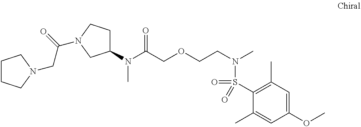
C1(N(C(COCCN(C)S(C2=C(C)C=C(OC)C=C2C)(=O)=O)=O)C)CCN(C(=O)CN2CCCC2)C1
